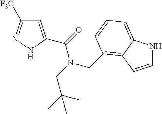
C1=C(C(=O)N(CC(C)(C)C)CC2=C3C(=CC=C2)NC=C3)NN=C1[F3C]
